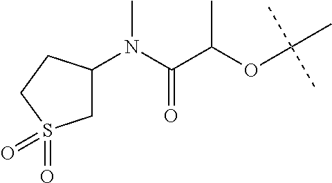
C1C(N(C(C(OC(C)(C)C)C)=O)C)CCS1(=O)=O
